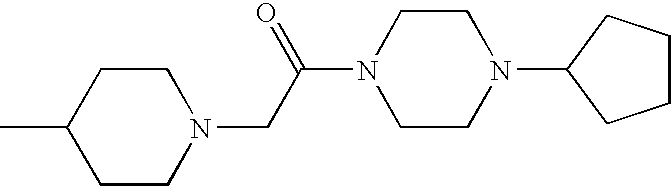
C1CN(CC(=O)N2CCN(C3CCCC3)CC2)CCC1C
